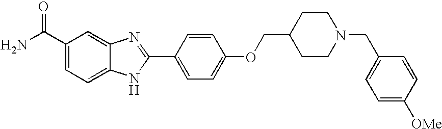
C12=CC(C(=O)N)=CC=C1NC(C1=CC=C(OCC3CCN(CC4=CC=C([OMe])C=C4)CC3)C=C1)=N2
